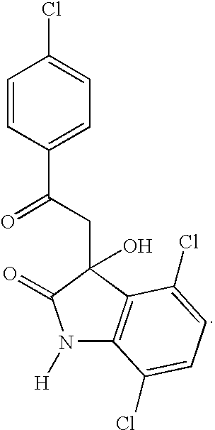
C1=CC(C(=O)CC2(O)C(=O)N([H])C3=C2C(Cl)=CC=C3Cl)=CC=C1Cl
